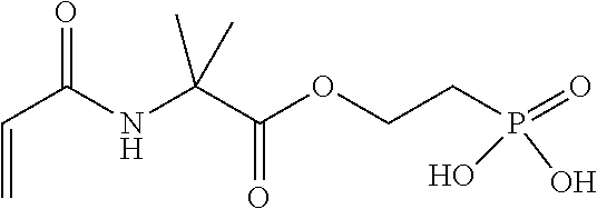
C=CC(NC(C(OCCP(=O)(O)O)=O)(C)C)=O
